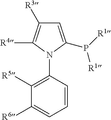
C1=C(P([R1])[R1])N(C2=C([R5])C([R6])=CC=C2)C([R4])=C1[R3]
